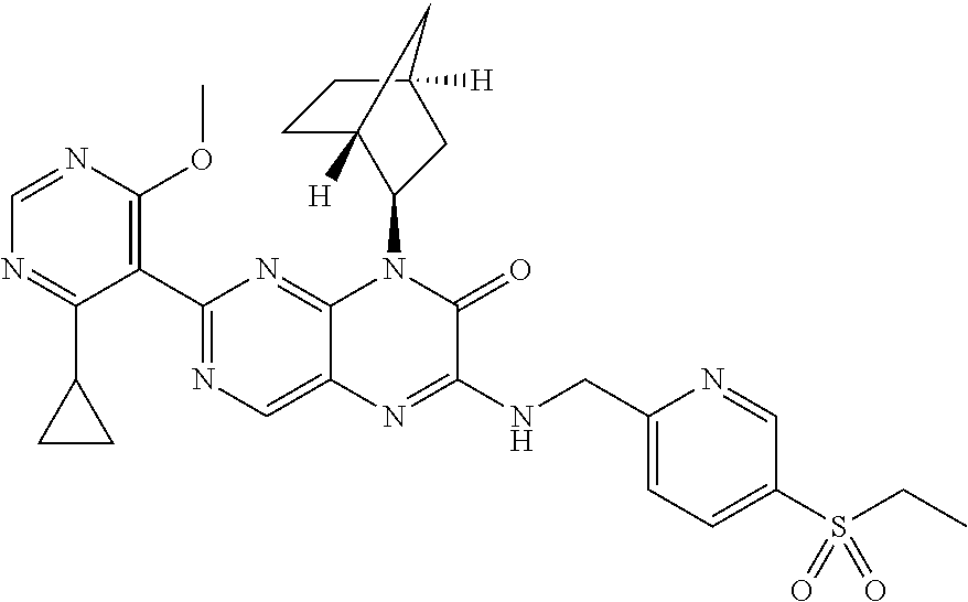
C1=NC(OC)=C(C2=NC=C3C(=N2)N(C2C4([H])CCC([H])(C2)C4)C(=O)C(NCC2=CC=C(S(=O)(=O)CC)C=N2)=N3)C(C2CC2)=N1
